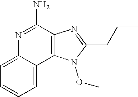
C1=C2C(=CC=C1)C1=C(C(N)=N2)N=C(CCC)N1OC
